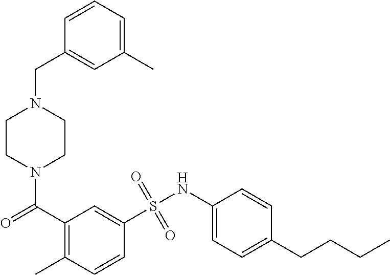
N1(C(=O)C2=C(C)C=CC(S(NC3=CC=C(CCCC)C=C3)(=O)=O)=C2)CCN(CC2=CC(C)=CC=C2)CC1
